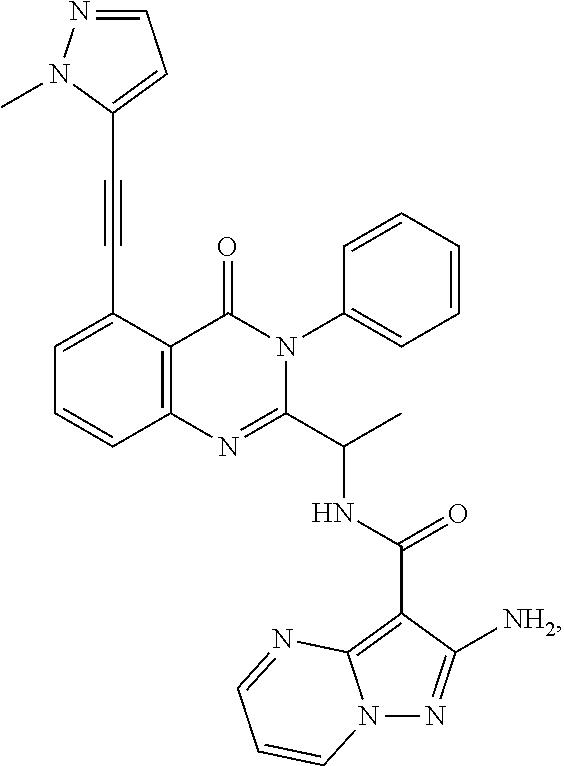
C1=C(C#CC2=CC=NN2C)C2=C(C=C1)N=C(C(C)NC(=O)C1=C3N(N=C1[NH2])C=CC=N3)N(C1=CC=CC=C1)C2=O
